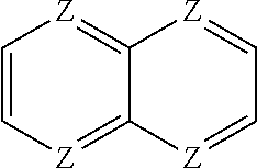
C1=C[Z]=C2C(=[Z]1)[Z]=CC=[Z]2
